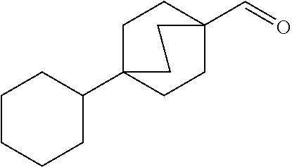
C1CCC(C23CCC(C=O)(CC2)CC3)CC1
